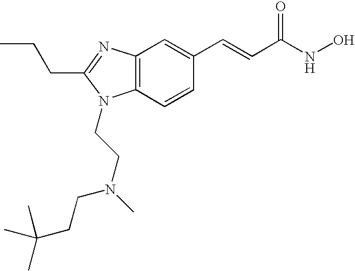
C12=C(C=CC(C=CC(NO)=O)=C1)N(CCN(CCC(C)(C)C)C)C(CCC)=N2
